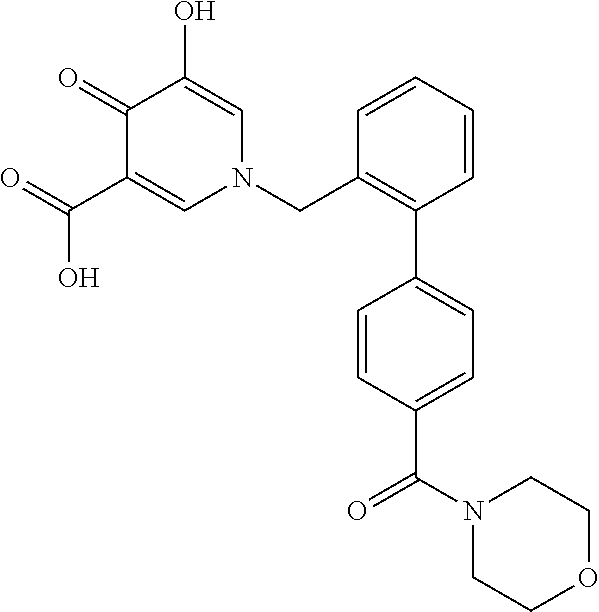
O=C(C1=CN(CC2=C(C3=CC=C(C(N4CCOCC4)=O)C=C3)C=CC=C2)C=C(O)C1=O)O
